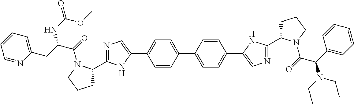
C1=CC(C2=CC=C(C3=CN=C(C4CCCN4C(C(C4=CC=CC=C4)N(CC)CC)=O)N3)C=C2)=CC=C1C1=CN=C(C2CCCN2C(C(CC2=CC=CC=N2)NC(=O)OC)=O)N1
